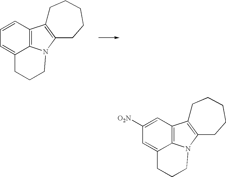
C1=CC2=C3C(=C1)CCCN3C1=C2CCCCC1.C1([O2N])=CC2=C3C(=C1)CCCN3C1=C2CCCCC1
